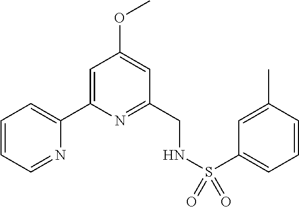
C1=CC=NC(C2=CC(OC)=CC(CNS(=O)(=O)C3=CC=CC(C)=C3)=N2)=C1
